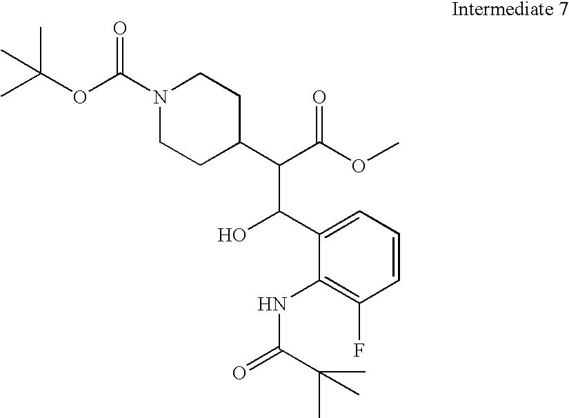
CC(OC(N1CCC(C(C(OC)=O)C(O)C2=CC=CC(F)=C2NC(=O)C(C)(C)C)CC1)=O)(C)C
